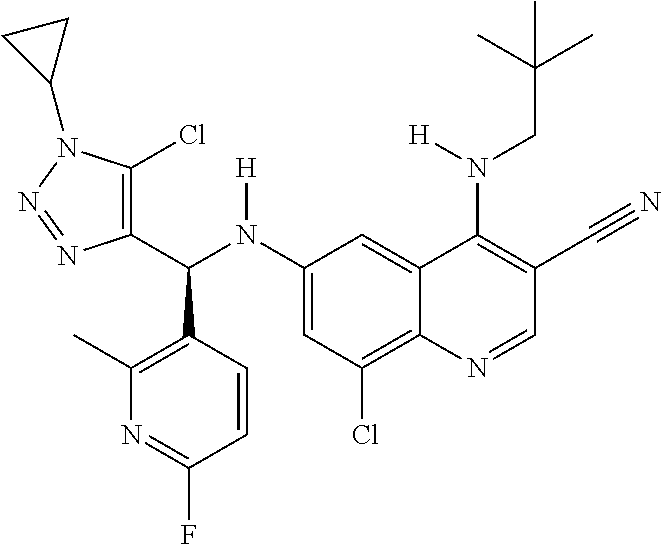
C1(N(C(C2=C(Cl)N(C3CC3)N=N2)C2=C(C)N=C(F)C=C2)[H])=CC(Cl)=C2C(=C1)C(N(CC(C)(C)C)[H])=C(C#N)C=N2
